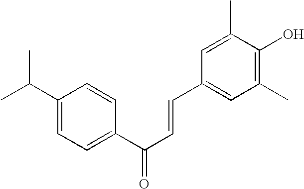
C1(C(C)C)=CC=C(C(C=CC2=CC(C)=C(O)C(C)=C2)=O)C=C1
